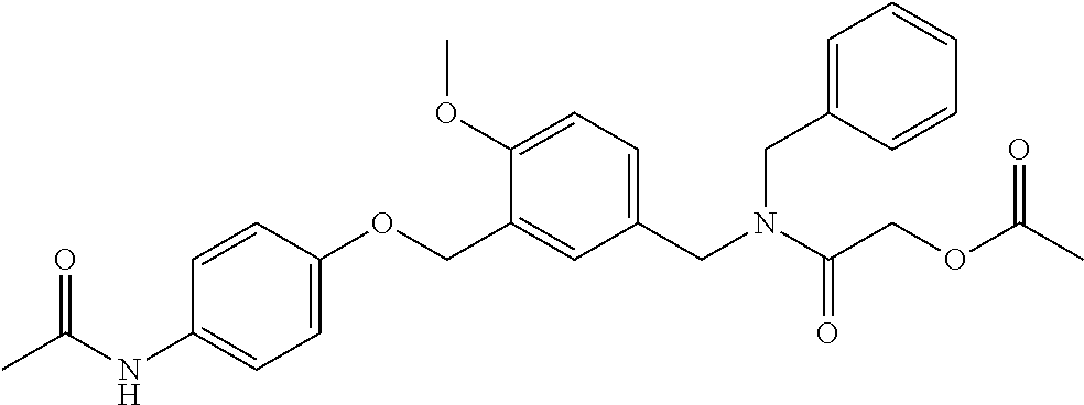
C1(NC(C)=O)=CC=C(OCC2=CC(CN(C(COC(C)=O)=O)CC3=CC=CC=C3)=CC=C2OC)C=C1
